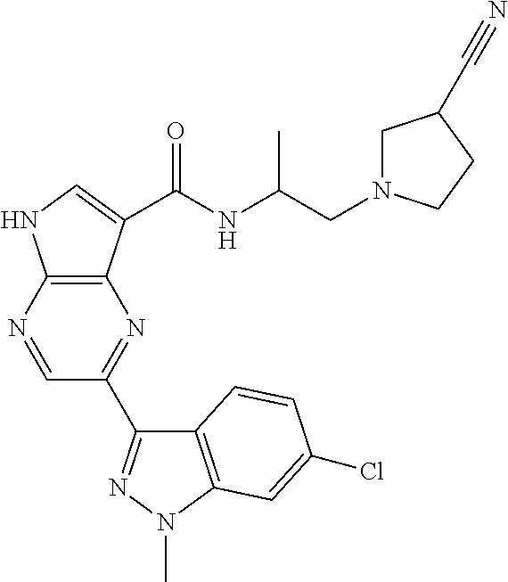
C1=NC2=C(N=C1C1=NN(C)C3=C1C=CC(Cl)=C3)C(C(NC(CN1CC(C#N)CC1)C)=O)=CN2
